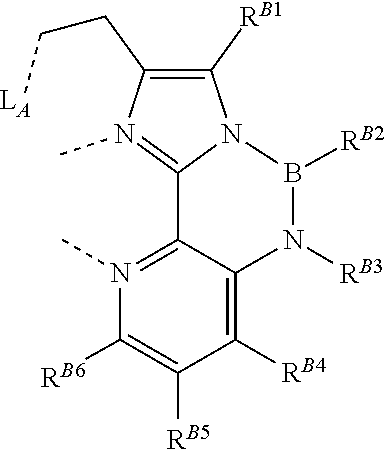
[RB2]B1N2C([RB1])=C(CC[LA])N(C)=C2C2=N(C)C([RB6])=C([RB5])C([RB4])=C2N1[RB3]
